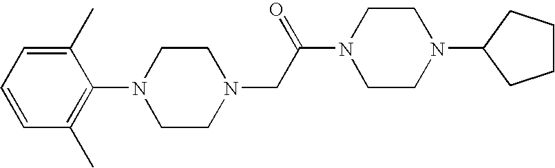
N1(CC(N2CCN(C3CCCC3)CC2)=O)CCN(C2=C(C)C=CC=C2C)CC1
